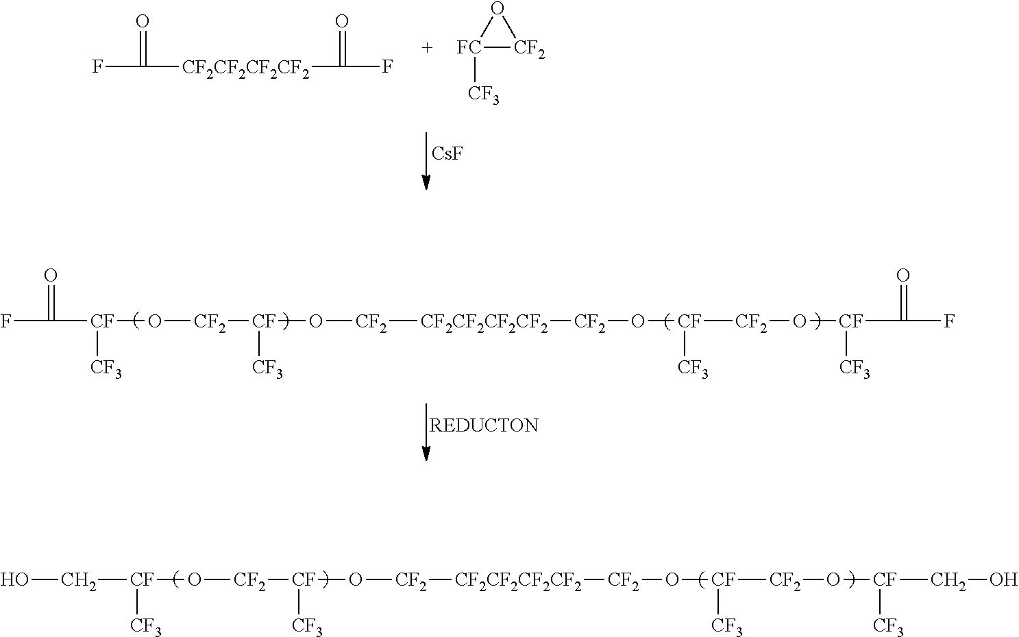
FC(=O)[CF2CF2CF2CF2]C(=O)F.[FC]1([CF3])[CF2]O1.[CsF].C([CF](O[CF2][CF](O[CF2][CF2CF2CF2CF2][CF2]O[CF]([CF2]O[CF](CO)[CF3])[CF3])[CF3])[CF3])O.FC(=O)[CF](O[CF2][CF](O[CF2][CF2CF2CF2CF2][CF2]O[CF]([CF2]O[CF](C(=O)F)[CF3])[CF3])[CF3])[CF3]
